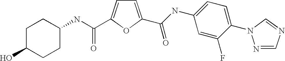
C1=C(C(=O)NC2=CC=C(N3N=CN=C3)C(F)=C2)OC(C(NC2CCC(O)CC2)=O)=C1
